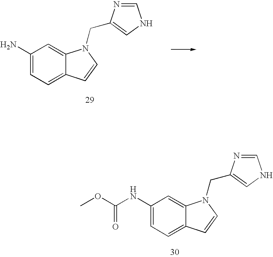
C1(N)=CC=C2C(=C1)N(CC1=CNC=N1)C=C2.C1(NC(=O)OC)=CC=C2C(=C1)N(CC1=CNC=N1)C=C2
